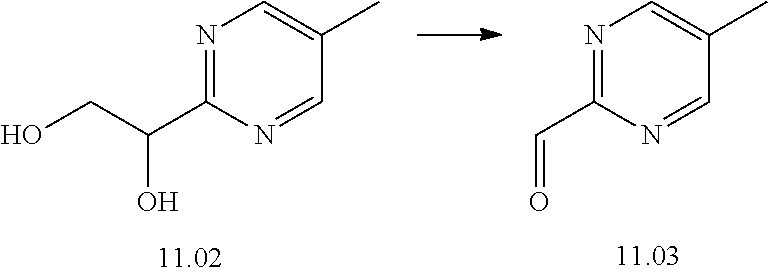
N1=C(C(CO)O)N=CC(C)=C1.N1=C(C=O)N=CC(C)=C1
